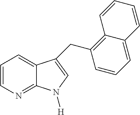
C1=CN=C2C(=C1)C(CC1=C3C(=CC=C1)C=CC=C3)=CN2[H]
